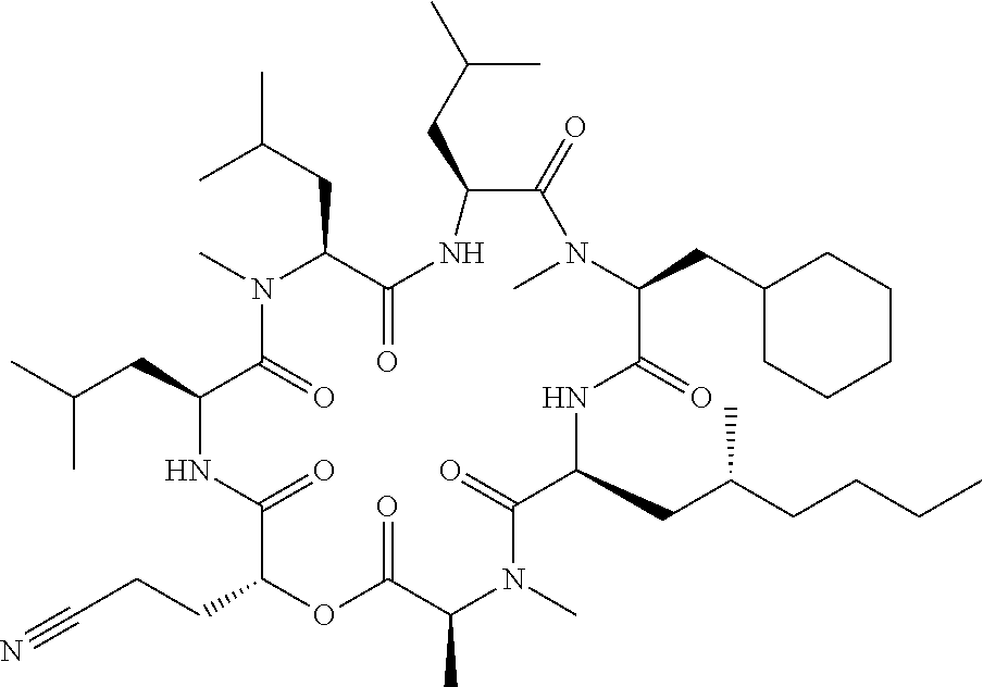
N1C(=O)C(CC(C)C)N(C)C(=O)C(CC(C)C)NC(=O)C(CCC#N)OC(=O)C(C)N(C)C(=O)C(CC(CCCC)C)NC(=O)C(CC2CCCCC2)N(C)C(=O)C1CC(C)C
